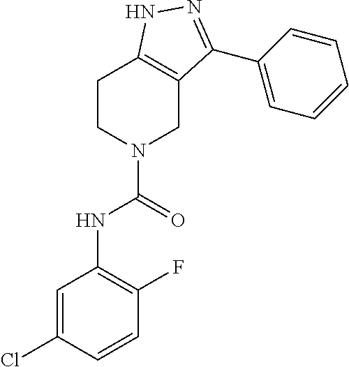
C1=C(Cl)C=CC(F)=C1NC(N1CC2=C(CC1)NN=C2C1=CC=CC=C1)=O
